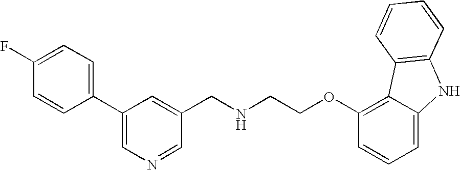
C1=CC(C2=CN=CC(CNCCOC3=C4C(=CC=C3)NC3=C4C=CC=C3)=C2)=CC=C1F
